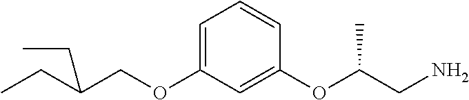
C1=C(OCC(CC)CC)C=C(OC(CN)C)C=C1
